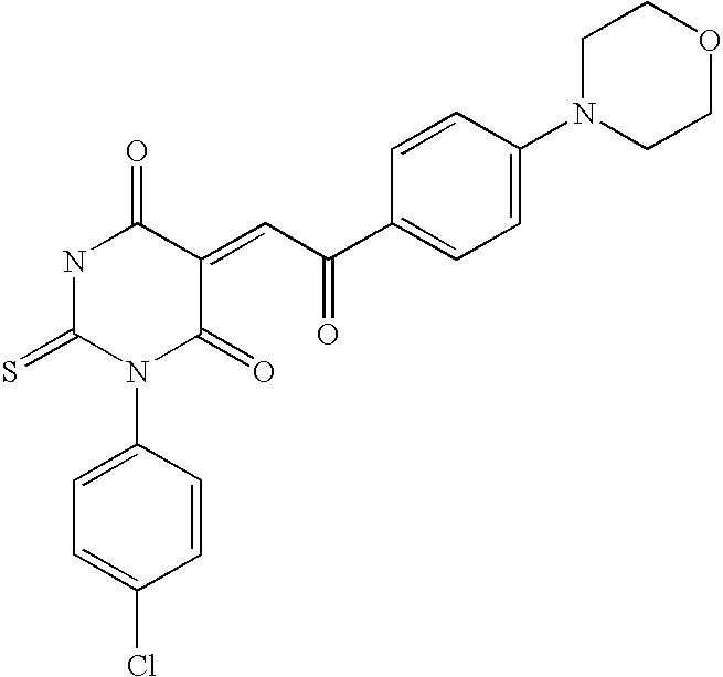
N1C(=S)N(C2=CC=C(Cl)C=C2)C(=O)C(=CC(C2=CC=C(N3CCOCC3)C=C2)=O)C1=O
